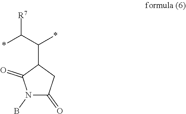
N1(B)C(=O)CC(C(*)C([R7])*)C1=O
